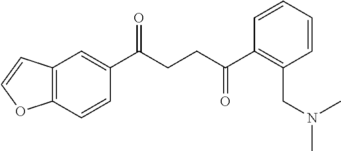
C1(C(CCC(C2=C(CN(C)C)C=CC=C2)=O)=O)=CC2=C(C=C1)OC=C2
